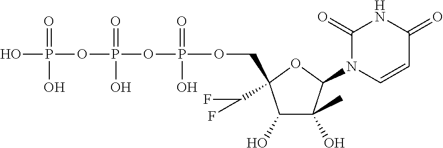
C1(O)C(O)(C)C(N2C=CC(=O)NC2=O)OC1(COP(OP(OP(O)(=O)O)(=O)O)(=O)O)C(F)F
